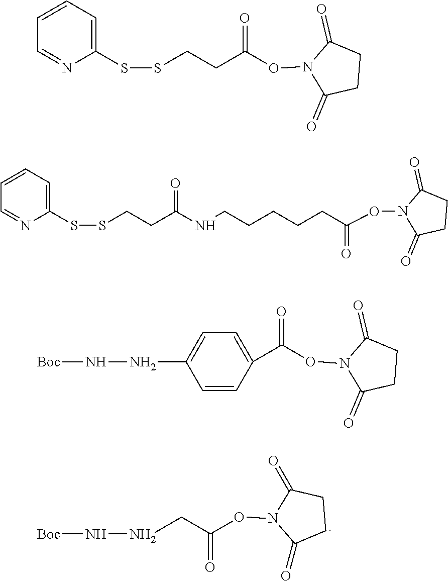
C(C(ON1C(=O)CCC1=O)=O)NN[Boc].C1=CC=C(SSCCC(ON2C(=O)CCC2=O)=O)N=C1.C1=CC=C(SSCCC(=O)NCCCCCC(ON2C(=O)CCC2=O)=O)N=C1.C1(C(ON2C(=O)CCC2=O)=O)=CC=C(NN[Boc])C=C1
